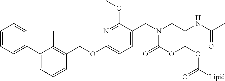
C1=CC=C(C2=CC=CC(COC3=CC=C(CN(C(OCOC(=O)[Lipid])=O)CCNC(=O)C)C(OC)=N3)=C2C)C=C1
